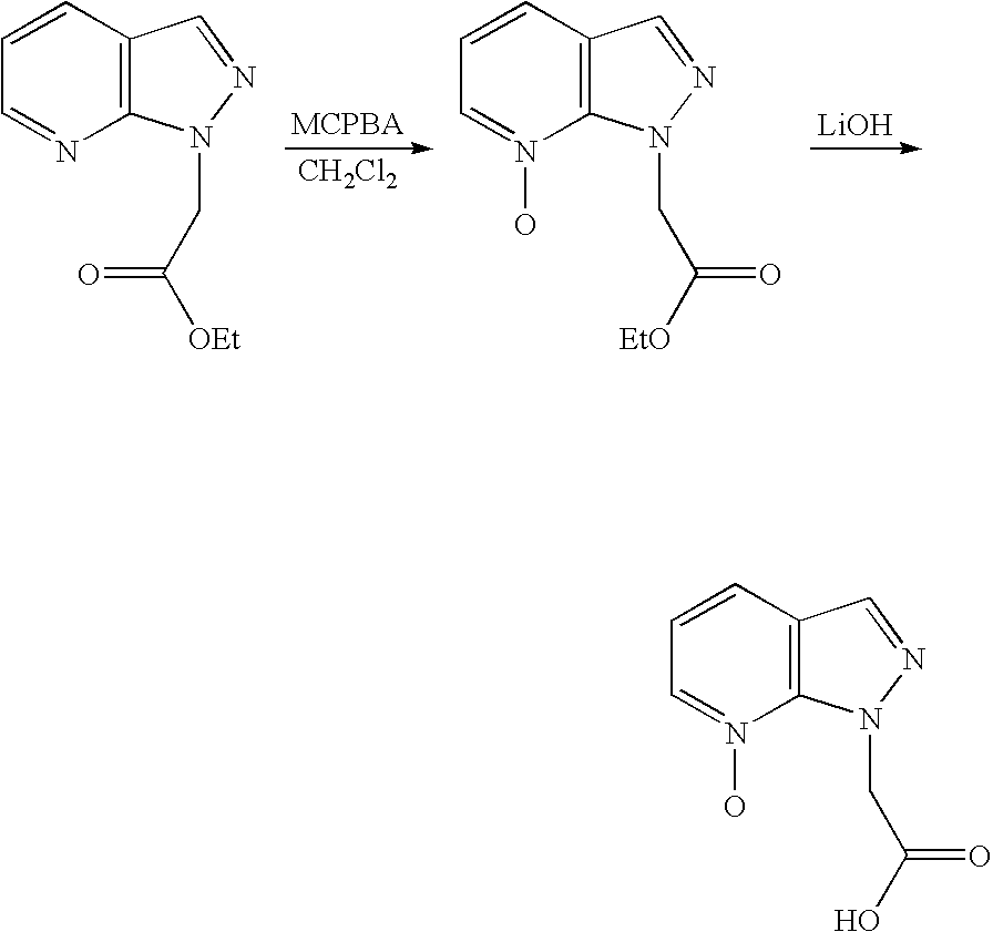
[CH2Cl2].[LiOH].C1=CC2=C(N=C1)N(CC([OEt])=O)N=C2.C1=CC2=C(N(O)=C1)N(CC([EtO])=O)N=C2.C1=CC2=C(N(O)=C1)N(CC(O)=O)N=C2
